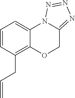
C1=CC(CC=C)=C2C(=C1)N1C(=NN=N1)CO2
